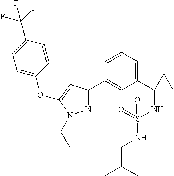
C1(C2(NS(NCC(C)C)(=O)=O)CC2)=CC=CC(C2=NN(CC)C(OC3=CC=C(C(F)(F)F)C=C3)=C2)=C1
